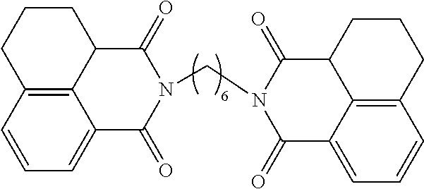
C(N1C(=O)C2=CC=CC3=C2C(CCC3)C1=O)N1C(=O)C2=CC=CC3=C2C(CCC3)C1=O
